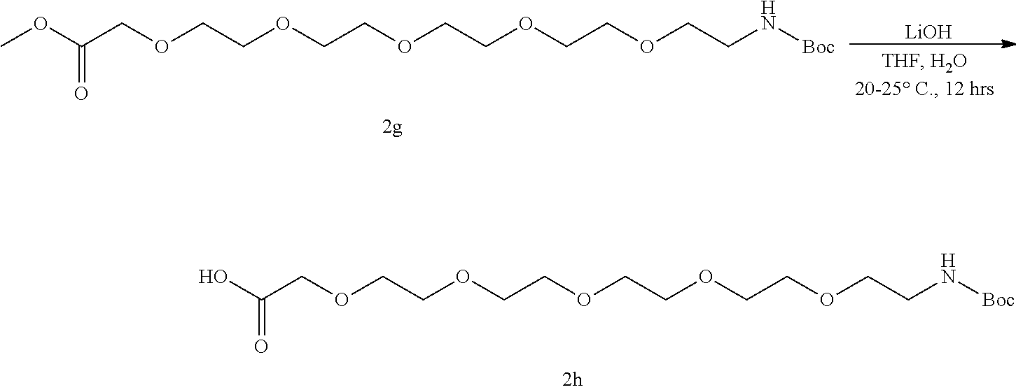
O(CCOCCOCCOCCOCCN[Boc])CC(O)=O.O(CCOCCOCCOCCOCCN[Boc])CC(OC)=O.[LiOH]
